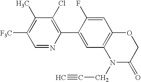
C1(Cl)=C(C2=CC3=C(C=C2F)OCC(=O)N3CC#C)N=CC([F3C])=C1C
